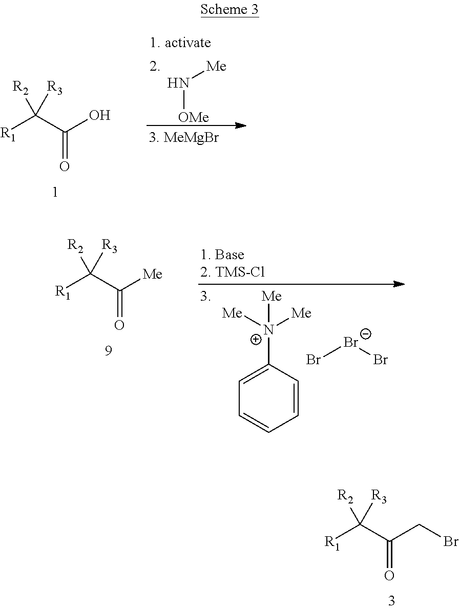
[R1]C(C(CBr)=O)([R2])[R3].N([OMe])[Me].[R1]C(C(O)=O)([R2])[R3].[R1]C(C([Me])=O)([R2])[R3].C1=CC([N+]([Me])([Me])[Me])=CC=C1.Br[Br-]Br
